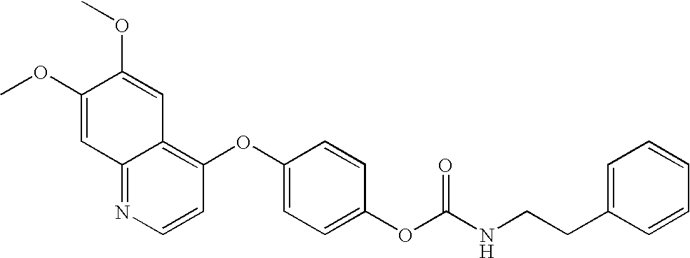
C1(OC)=CC2=NC=CC(OC3=CC=C(OC(NCCC4=CC=CC=C4)=O)C=C3)=C2C=C1OC
